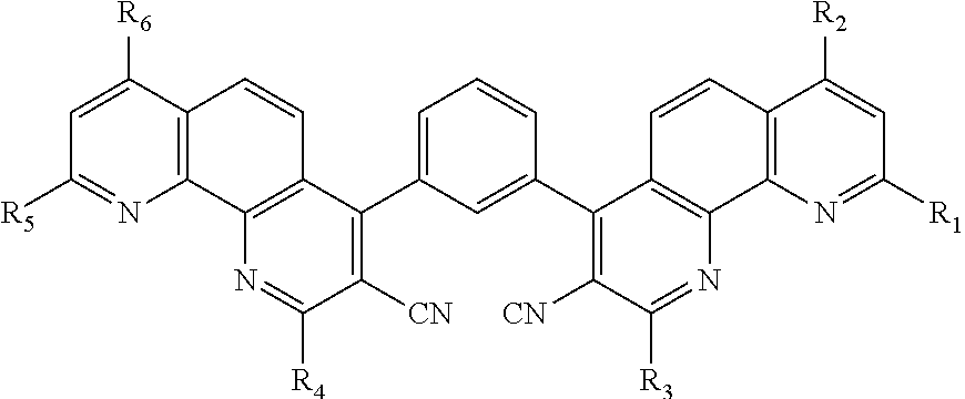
C1=C([R6])C2=C(N=C1[R5])C1=C(C=C2)C(C2=CC=CC(C3=C([CN])C([R3])=NC4=C3C=CC3=C4N=C([R1])C=C3[R2])=C2)=C([CN])C([R4])=N1
